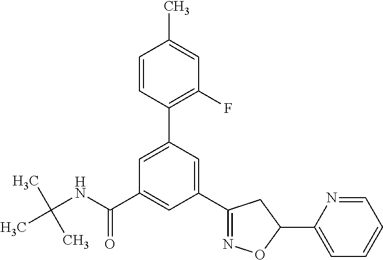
C(NC(C1=CC(C2=NOC(C3=CC=CC=N3)C2)=CC(C2=C(F)C=C(C)C=C2)=C1)=O)(C)(C)C
